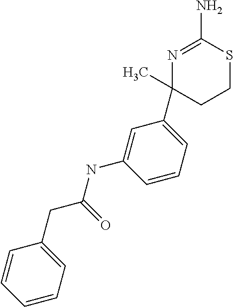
C1=CC=C(CC(NC2=CC(C3(C)N=C(N)SCC3)=CC=C2)=O)C=C1
